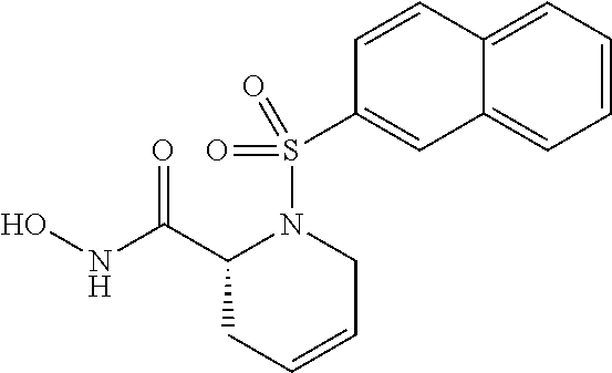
C1=CC=C2C(=C1)C=C(S(N1C(C(NO)=O)CC=CC1)(=O)=O)C=C2
